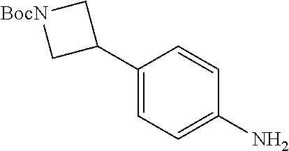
C1(C2C[BocN]C2)=CC=C(N)C=C1
